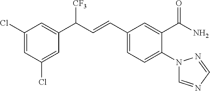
C1(Cl)=CC(Cl)=CC(C(C=CC2=CC=C(N3C=NC=N3)C(C(N)=O)=C2)[CF3])=C1
